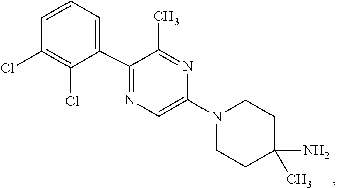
C1C(N)(C)CCN(C2=CN=C(C3=CC=CC(Cl)=C3Cl)C(C)=N2)C1
